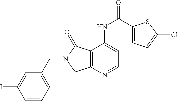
C1=C(I)C=CC=C1CN1C(=O)C2=C(N=CC=C2NC(C2=CC=C(Cl)S2)=O)C1
